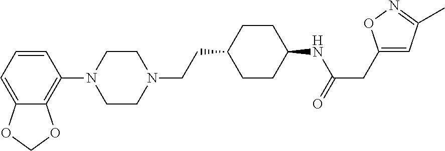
C1=CC=C2C(=C1N1CCN(CCC3CCC(NC(=O)CC4=CC(C)=NO4)CC3)CC1)OCO2
